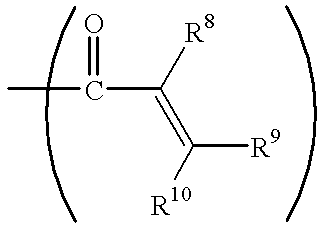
CC(C(=C([R10])[R9])[R8])=O
